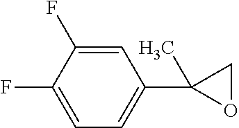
C1=C(F)C(F)=CC=C1C1(C)OC1
